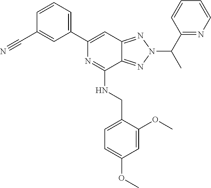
N(C1=NC(C2=CC=CC(C#N)=C2)=CC2=NN(C(C3=NC=CC=C3)C)N=C12)CC1=CC=C(OC)C=C1OC
